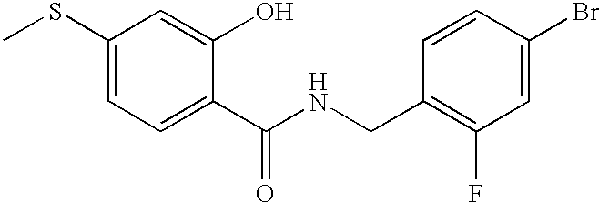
C1(SC)=CC=C(C(NCC2=C(F)C=C(Br)C=C2)=O)C(O)=C1
